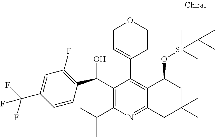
C1(C(O)C2=C(F)C=C(C(F)(F)F)C=C2)=C(C(C)C)N=C2C(=C1C1=CCOCC1)C(O[Si](C)(C)C(C)(C)C)CC(C)(C)C2
